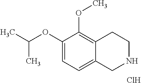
C1(OC(C)C)=CC=C2C(=C1OC)CCNC2.Cl
